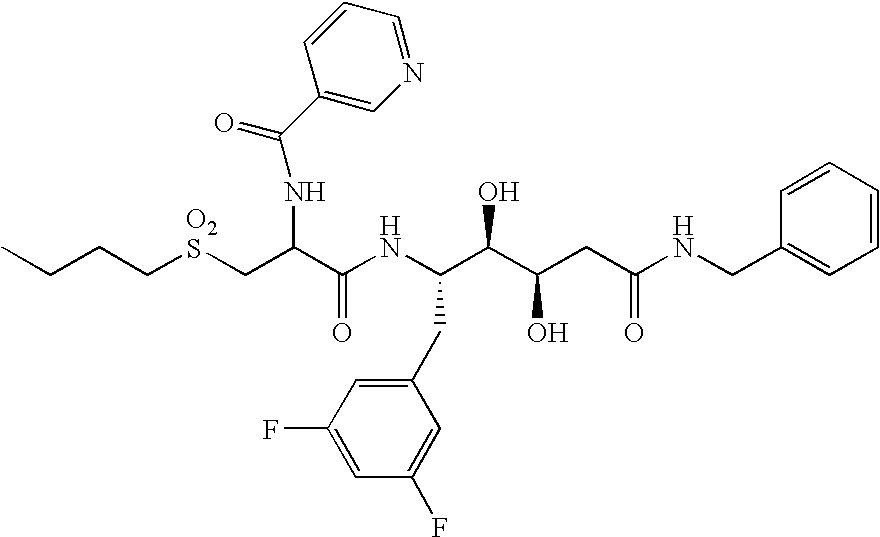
C(CC[O2S]CC(C(NC(C(C(CC(NCC1=CC=CC=C1)=O)O)O)CC1=CC(F)=CC(F)=C1)=O)NC(=O)C1=CN=CC=C1)C
